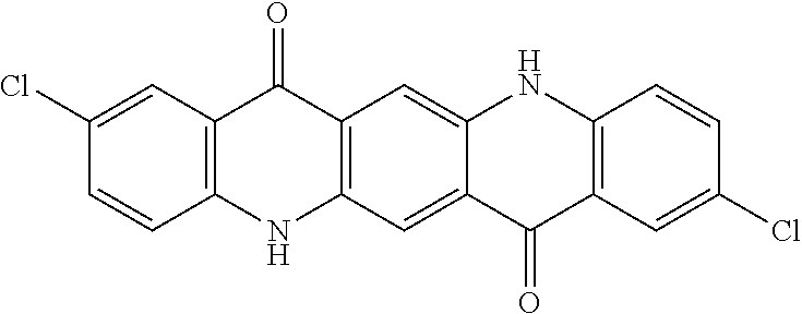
C1(Cl)=CC2=C(C=C1)NC1=C(C2=O)C=C2C(=C1)C(=O)C1=C(N2)C=CC(Cl)=C1
